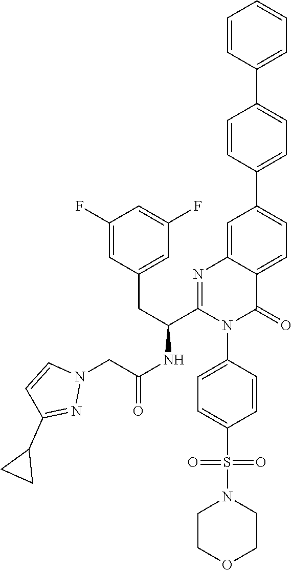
C1=C2C(=CC(C3=CC=C(C4=CC=CC=C4)C=C3)=C1)N=C(C(CC1=CC(F)=CC(F)=C1)NC(CN1C=CC(C3CC3)=N1)=O)N(C1=CC=C(S(N3CCOCC3)(=O)=O)C=C1)C2=O
